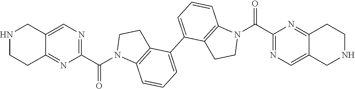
N1(C(=O)C2=NC=C3C(=N2)CCNC3)C2=C(CC1)C(C1=CC=CC3=C1CCN3C(=O)C1=NC=C3C(=N1)CCNC3)=CC=C2
